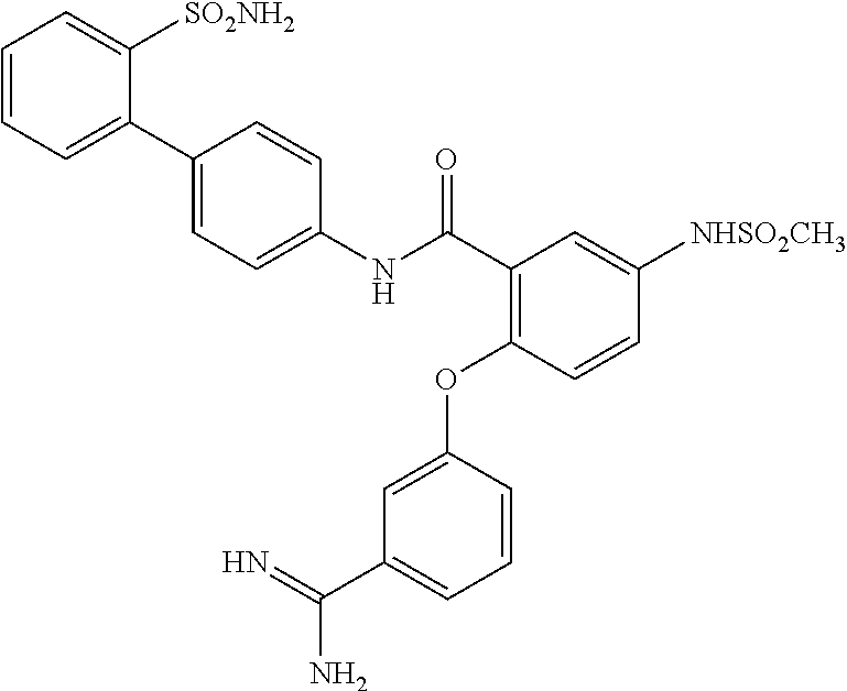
C1=CC=C(C2=CC=C(NC(C3=C(OC4=CC(C(N)=N)=CC=C4)C=CC([NHSO2CH3])=C3)=O)C=C2)C([SO2NH2])=C1
